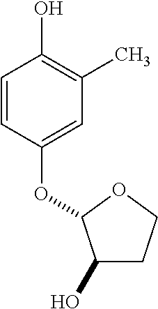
C1=CC(OC2C(O)CCO2)=CC(C)=C1O
